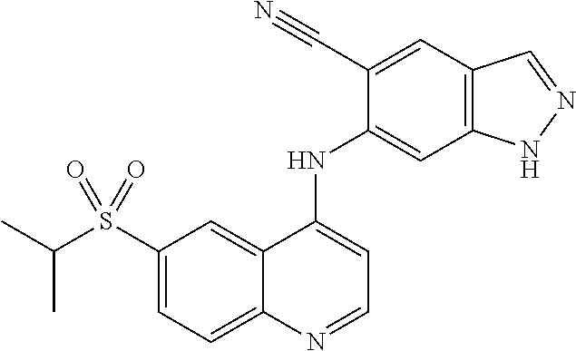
S(C1=CC=C2C(=C1)C(NC1=CC3=C(C=C1C#N)C=NN3)=CC=N2)(C(C)C)(=O)=O
